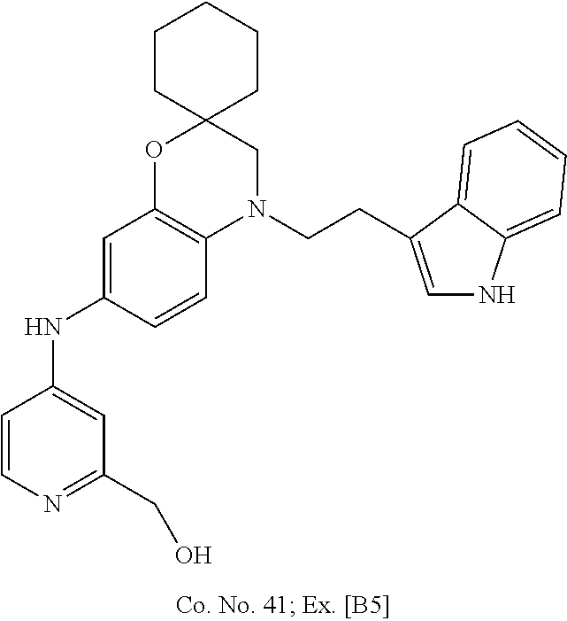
C1=CN=C(CO)C=C1NC1=CC2=C(C=C1)N(CCC1=CNC3=CC=CC=C31)CC1(O2)CCCCC1
